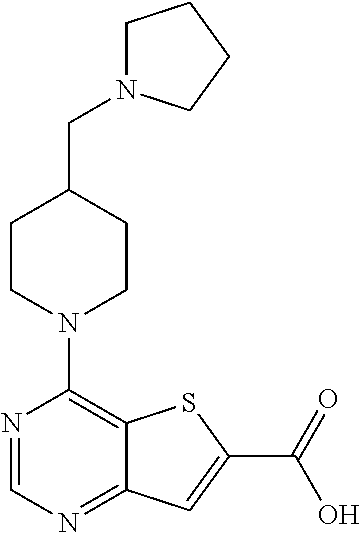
C1CN(C2=C3C(=NC=N2)C=C(C(=O)O)S3)CCC1CN1CCCC1
